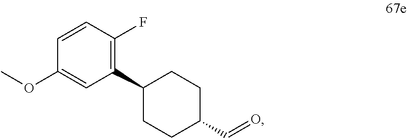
C1=CC(F)=C(C2CCC(C=O)CC2)C=C1OC
